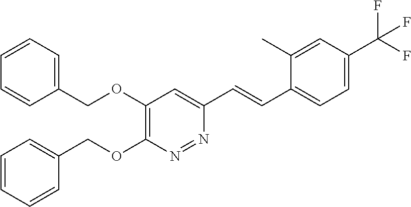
C1(COC2=C(OCC3=CC=CC=C3)N=NC(C=CC3=CC=C(C(F)(F)F)C=C3C)=C2)=CC=CC=C1
